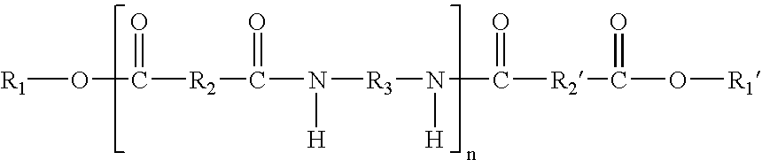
C([R2]C(N([H])[R3]N([H])C([R2]C(O[R1])=O)=O)=O)(=O)O[R1]
